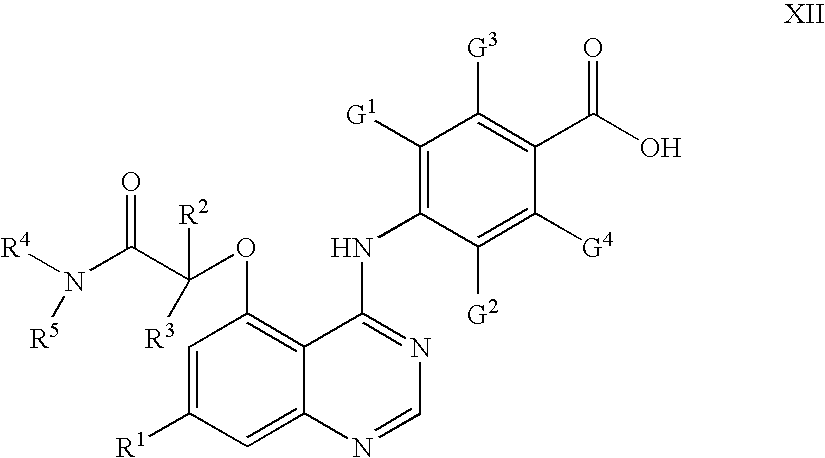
[R4]N(C(C(OC1=C2C(=CC([R1])=C1)N=CN=C2NC1=C([G1])C([G3])=C(C(O)=O)C([G4])=C1[G2])([R3])[R2])=O)[R5]
